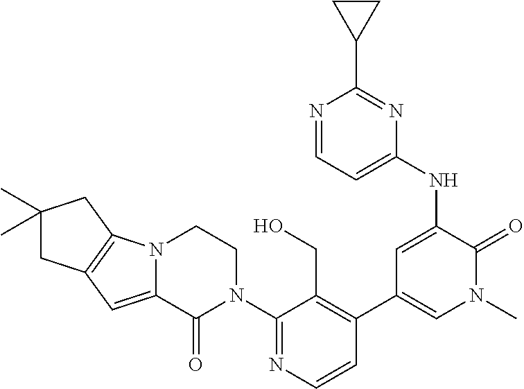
C1=CN=C(N2CCN3C(=CC4=C3CC(C)(C)C4)C2=O)C(CO)=C1C1=CN(C)C(=O)C(NC2=CC=NC(C3CC3)=N2)=C1
